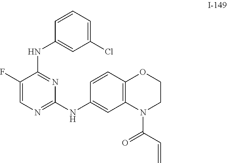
C1(F)=CN=C(NC2=CC3=C(C=C2)OCCN3C(=O)C=C)N=C1NC1=CC(Cl)=CC=C1
